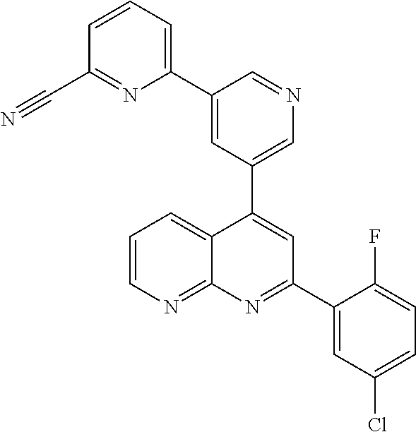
C1=C(C2=CC=CC(C#N)=N2)C=NC=C1C1=CC(C2=CC(Cl)=CC=C2F)=NC2=NC=CC=C12
